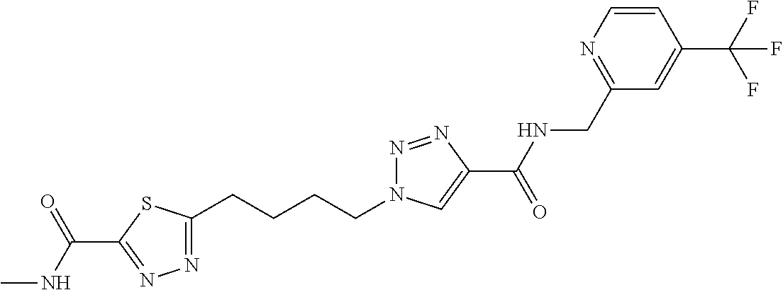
C1(C(NC)=O)=NN=C(CCCCN2N=NC(C(=O)NCC3=NC=CC(C(F)(F)F)=C3)=C2)S1
